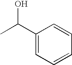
CC(C1=CC=CC=C1)O
